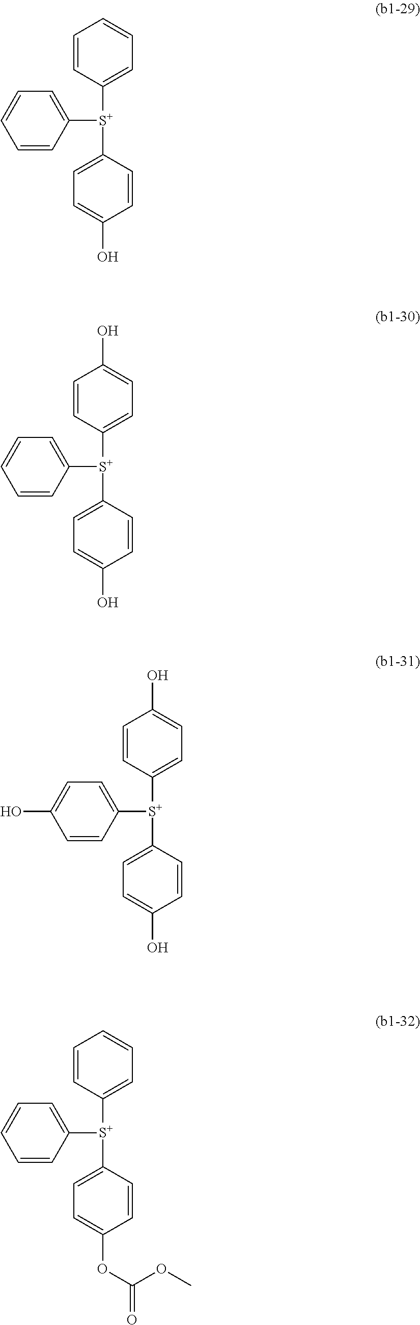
C1=CC([S+](C2=CC=C(O)C=C2)C2=CC=CC=C2)=CC=C1.C1=CC([S+](C2=CC=C(O)C=C2)C2=CC=CC=C2)=CC=C1O.C1=CC([S+](C2=CC=C(O)C=C2)C2=CC=C(O)C=C2)=CC=C1O.C1=CC([S+](C2=CC=C(OC(OC)=O)C=C2)C2=CC=CC=C2)=CC=C1
